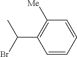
C1([Me])=C(C(Br)C)C=CC=C1
